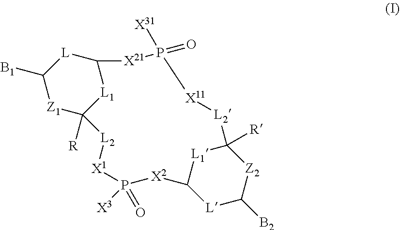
[L]1C([B1])[Z1]C2([R])[L1]C1[X21]P(=O)([X31])[X11][L2]C1([R])[Z2]C([B2])[L]C([X2]P(=O)([X3])[X1][L2]2)[L1]1
